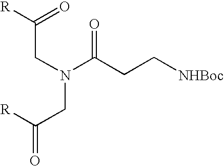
[R]C(=O)CN(CC(=O)[R])C(CC[NHBoc])=O
